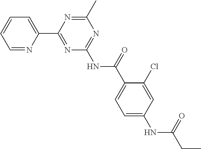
C1=NC(C2=NC(NC(=O)C3=CC=C(NC(CC)=O)C=C3Cl)=NC(C)=N2)=CC=C1
